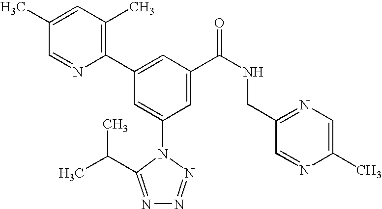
C1(C2=CC(C(NCC3=NC=C(C)N=C3)=O)=CC(N3C(C(C)C)=NN=N3)=C2)=C(C)C=C(C)C=N1
